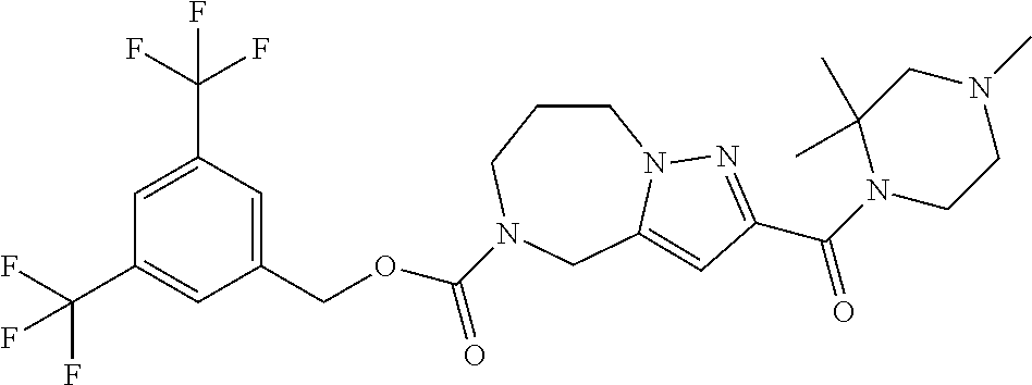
C1CCN(C(OCC2=CC(C(F)(F)F)=CC(C(F)(F)F)=C2)=O)CC2=CC(C(N3CCN(C)CC3(C)C)=O)=NN12
